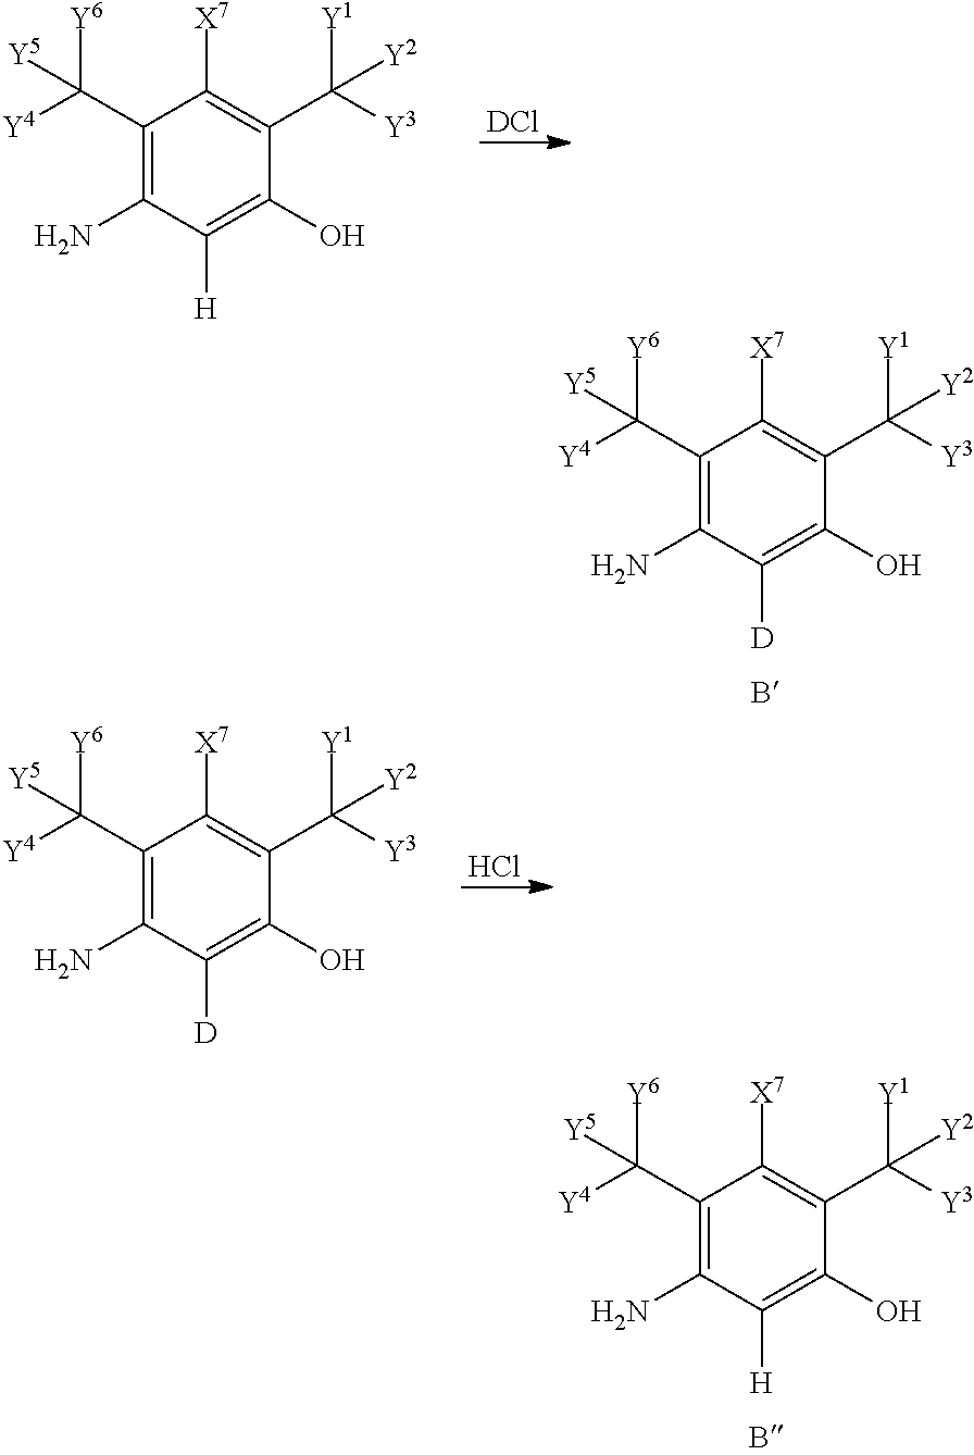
C1([X7])=C(C([Y3])([Y2])[Y1])C(O)=C([D])C(N)=C1C([Y6])([Y5])[Y4].[DCl].C1([X7])=C(C([Y3])([Y2])[Y1])C(O)=C([H])C(N)=C1C([Y6])([Y5])[Y4].Cl.C1([X7])=C(C([Y3])([Y2])[Y1])C(O)=C([D])C(N)=C1C([Y6])([Y5])[Y4].C1([X7])=C(C([Y1])([Y2])[Y3])C(O)=C([H])C(N)=C1C([Y4])([Y5])[Y6]
